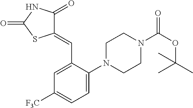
C1=C(C=C2C(=O)NC(=O)S2)C(N2CCN(C(OC(C)(C)C)=O)CC2)=CC=C1[F3C]
